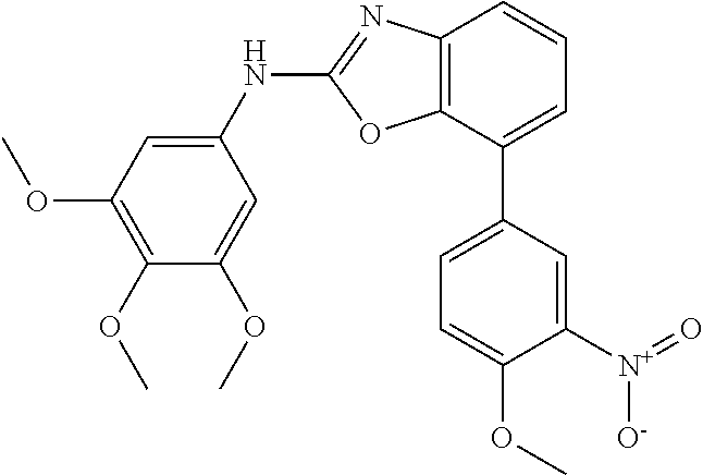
C12=C(C(C3=CC=C(OC)C([N+]([O-])=O)=C3)=CC=C1)OC(NC1=CC(OC)=C(OC)C(OC)=C1)=N2
